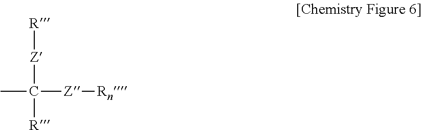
CC([Z][Rn])([Z][R])[R]
